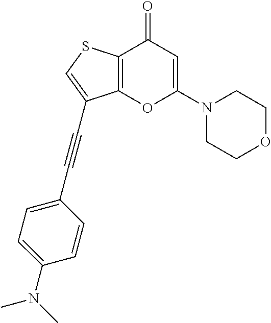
C12=C(SC=C1C#CC1=CC=C(N(C)C)C=C1)C(=O)C=C(N1CCOCC1)O2
